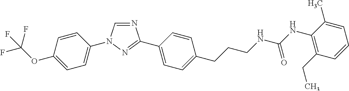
N1=CN(C2=CC=C(OC(F)(F)F)C=C2)N=C1C1=CC=C(CCCNC(NC2=C(CC)C=CC=C2C)=O)C=C1
